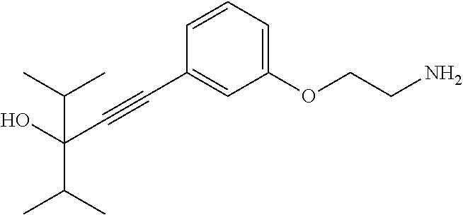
C1(OCCN)=CC=CC(C#CC(C(C)C)(O)C(C)C)=C1
